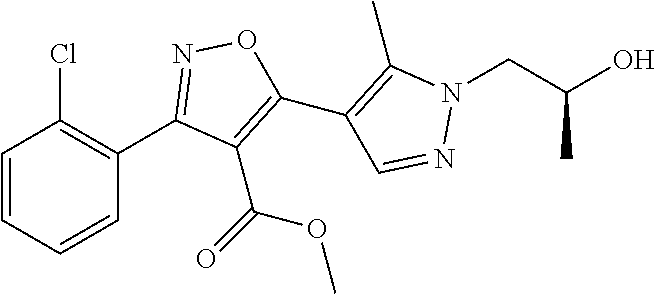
C1=CC=CC(Cl)=C1C1=NOC(C2=C(C)N(CC(O)C)N=C2)=C1C(=O)OC
